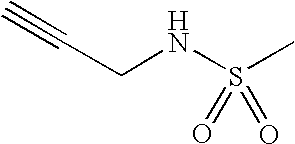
C(CNS(C)(=O)=O)#C
